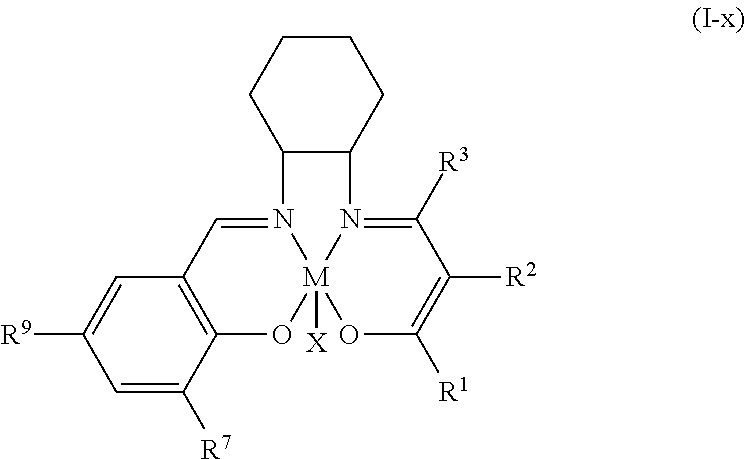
N12=CC3=C(O[M]14([X])OC([R1])=C([R2])C([R3])=N4C1C2CCCC1)C([R7])=CC([R9])=C3
